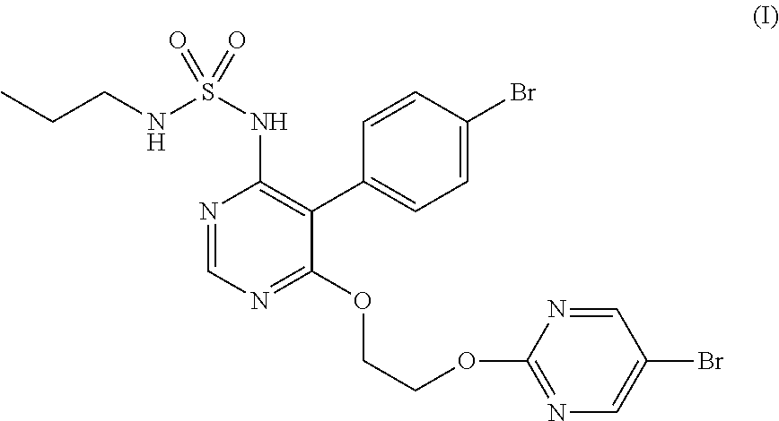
CCCNS(NC1=C(C2=CC=C(Br)C=C2)C(OCCOC2=NC=C(Br)C=N2)=NC=N1)(=O)=O
